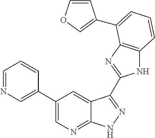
N1C2=C(N=C1C1=NNC3=NC=C(C4=CN=CC=C4)C=C31)C(C1=COC=C1)=CC=C2
